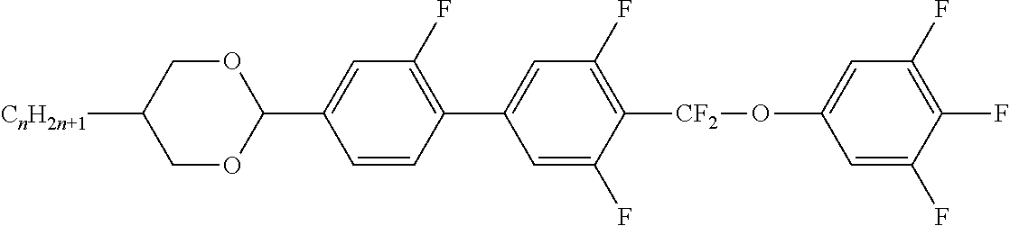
O1CC([CnH2n+1])COC1C1=CC(F)=C(C2=CC(F)=C([CF2]OC3=CC(F)=C(F)C(F)=C3)C(F)=C2)C=C1
